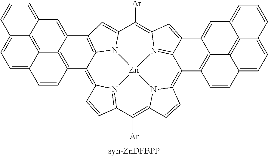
C12=C3N4=C(C([Ar])=C5N6C(=C7C8=N9C(=C([Ar])C%10=CC(=C1N%10[Zn]964)C1=CC4=CC=CC6=CC=C9C(=C46)C1=C2C=C9)C=C8C1=CC2=CC=CC4=CC=C6C=CC7=C1C6=C24)C=C5)C=C3
